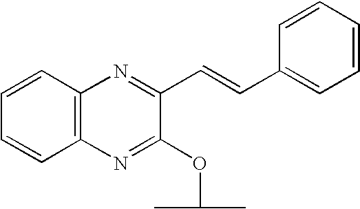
C(C1=NC2=C(N=C1OC(C)C)C=CC=C2)=CC1=CC=CC=C1
